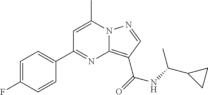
C1=C(F)C=CC(C2=NC3=C(C(=O)NC(C4CC4)C)C=NN3C(C)=C2)=C1
